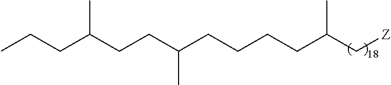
C(CC(CCCCC(C[Z])C)C)C(CCC)C
